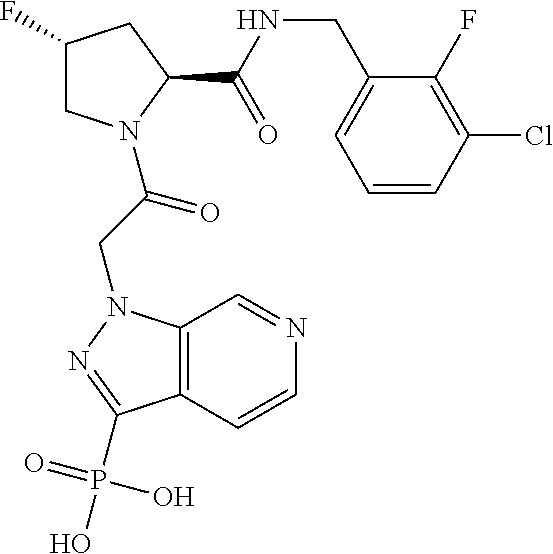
C1C(F)CC(C(=O)NCC2=CC=CC(Cl)=C2F)N1C(CN1C2=C(C(P(O)(=O)O)=N1)C=CN=C2)=O
